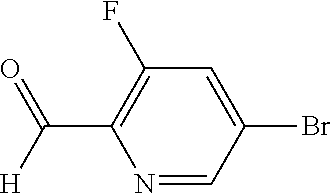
N1=CC(Br)=CC(F)=C1C(=O)[H]
